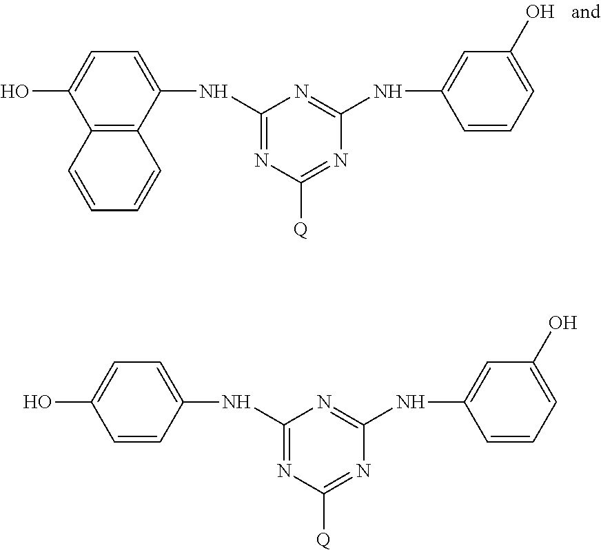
C12=C(C(NC3=NC([Q])=NC(NC4=CC(O)=CC=C4)=N3)=CC=C1O)C=CC=C2.C1=CC(NC2=NC([Q])=NC(NC3=CC(O)=CC=C3)=N2)=CC=C1O
